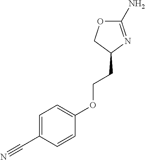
C1(N)=NC(CCOC2=CC=C(C#N)C=C2)CO1
